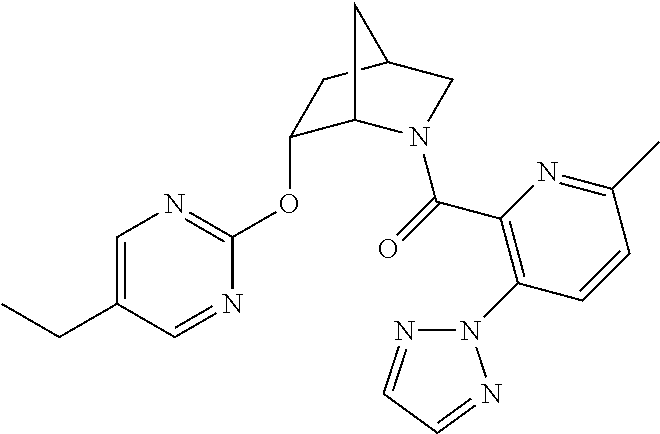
C1=C(CC)C=NC(OC2C3N(C(=O)C4=C(N5N=CC=N5)C=CC(C)=N4)CC(C2)C3)=N1
